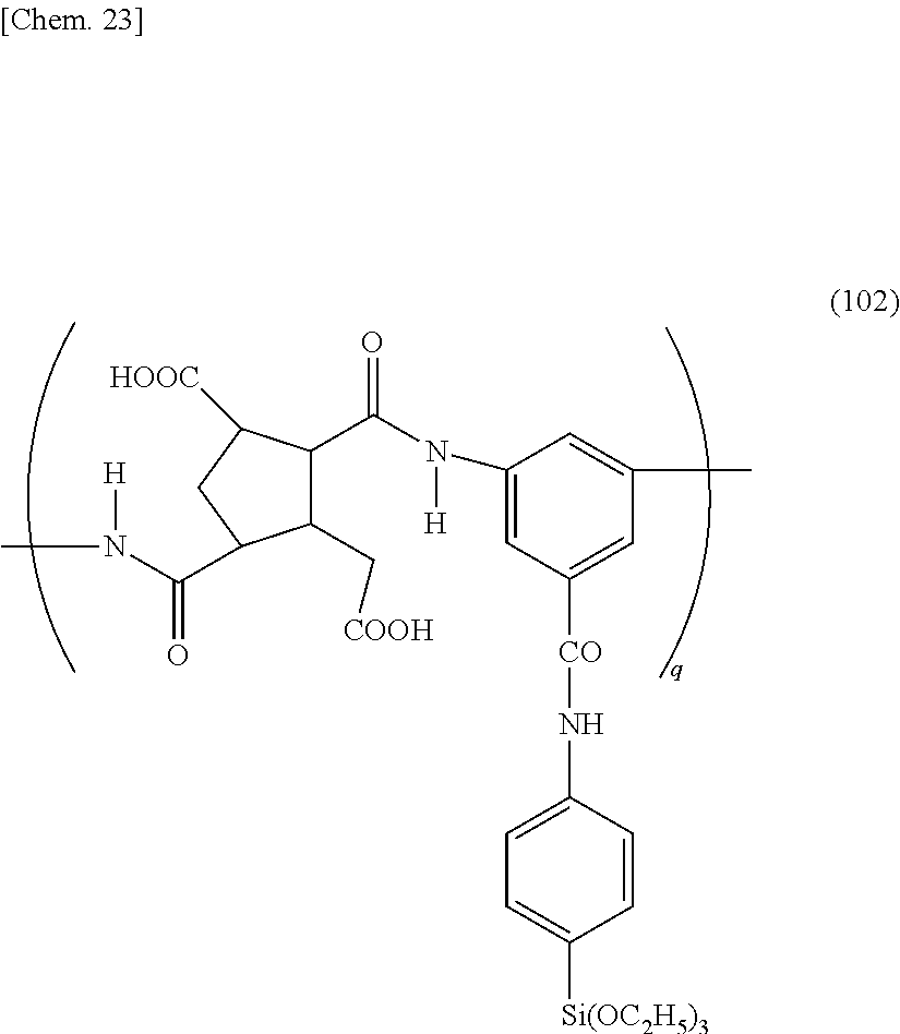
C1(C[COOH])C(C(N([H])C2=CC([CO]NC3=CC=C([Si(OC2H5)3])C=C3)=CC(C)=C2)=O)C([HOOC])CC1C(=O)N(C)[H]
